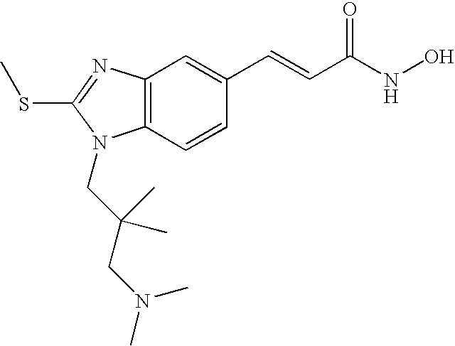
C12=C(C=CC(C=CC(NO)=O)=C1)N(CC(CN(C)C)(C)C)C(SC)=N2
